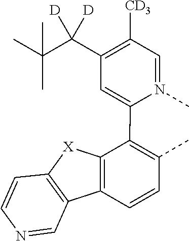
C1=N(C)C(C2=C(C)C=CC3=C2[X]C2=C3C=NC=C2)=CC(C(C(C)(C)C)([D])[D])=C1[CD3]
